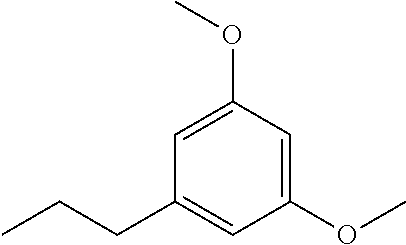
C1(OC)=CC(OC)=CC(CCC)=C1
